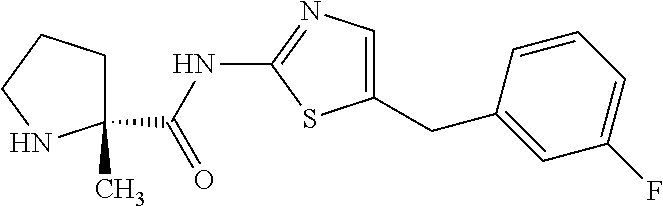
C1(C(NC2=NC=C(CC3=CC(F)=CC=C3)S2)=O)(C)CCCN1
